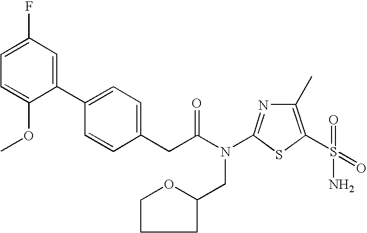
N(C(CC1=CC=C(C2=CC(F)=CC=C2OC)C=C1)=O)(CC1OCCC1)C1=NC(C)=C(S(=O)(=O)N)S1
